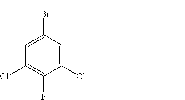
C1(Cl)=CC(Br)=CC(Cl)=C1F
